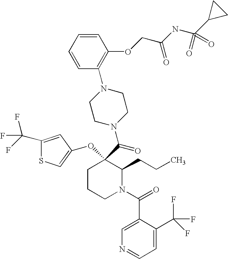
C1CCN(C(=O)C2=CN=CC=C2C(F)(F)F)C(CCC)C1(C(N1CCN(C2=C(OCC(NC(=O)(C3CC3)=O)=O)C=CC=C2)CC1)=O)OC1=CSC(C(F)(F)F)=C1
